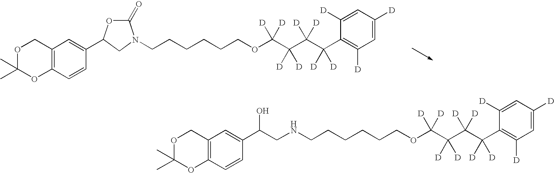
O1C(C)(C)OC2=C(C1)C=C(C1OC(=O)N(CCCCCCOC(C(C(C(C3=C([D])C=C([D])C=C3[D])([D])[D])([D])[D])([D])[D])([D])[D])C1)C=C2.O1C(C)(C)OC2=C(C1)C=C(C(CNCCCCCCOC(C(C(C(C1=C([D])C=C([D])C=C1[D])([D])[D])([D])[D])([D])[D])([D])[D])O)C=C2
